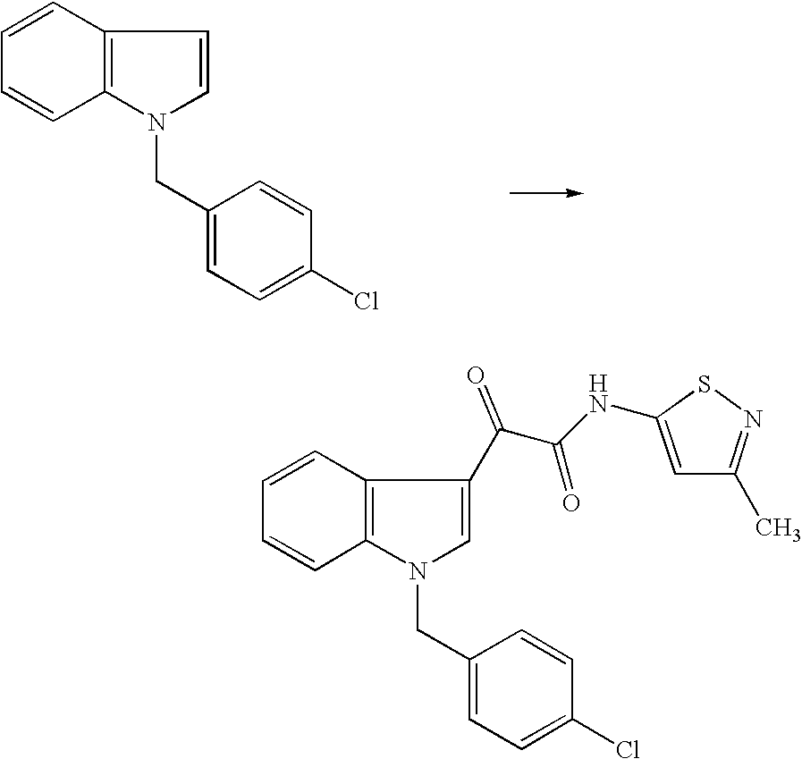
C1=CC2=C(C=C1)N(CC1=CC=C(Cl)C=C1)C=C2.C1=CC2=C(C=C1)N(CC1=CC=C(Cl)C=C1)C=C2C(C(NC1=CC(C)=NS1)=O)=O
